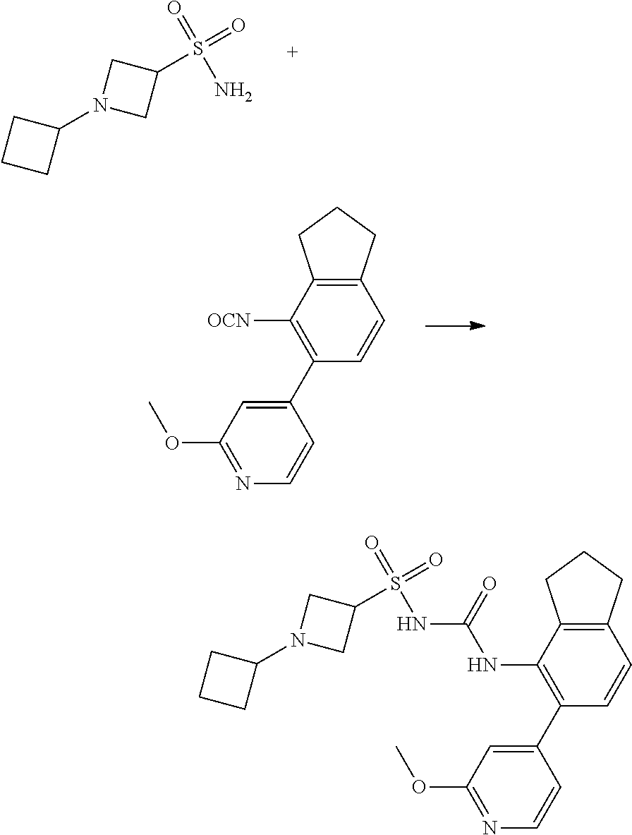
O=S(N)(=O)C1CN(C2CCC2)C1.C1=C(C2=C([OCN])C3=C(CCC3)C=C2)C=CN=C1OC.COC1=NC=CC(C2=C(NC(NS(=O)(=O)C3CN(C4CCC4)C3)=O)C3=C(C=C2)CCC3)=C1
